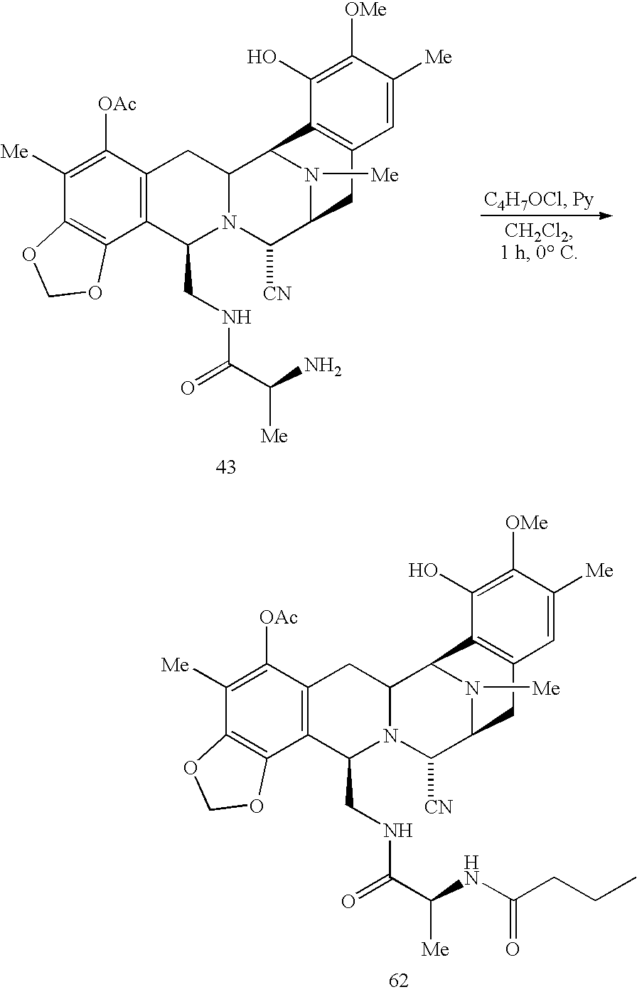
C12=C(C3=C(C([OAc])=C1[Me])CC1N(C3CNC(C(N)[Me])=O)C([CN])C3N([Me])C1C1=C(C3)C=C([Me])C([OMe])=C1O)OCO2.C12=C(C3=C(C([OAc])=C1[Me])CC1N(C3CNC(C(NC(CCC)=O)[Me])=O)C([CN])C3N([Me])C1C1=C(C3)C=C([Me])C([OMe])=C1O)OCO2
